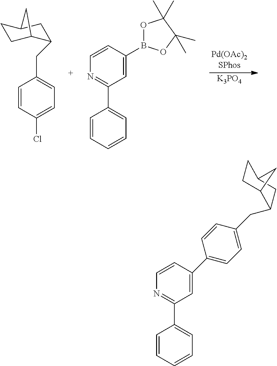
[K3PO4].C1=CC(Cl)=CC=C1CC1C2CCC(C1)C2.C1=CC=CC=C1C1=NC=CC(B2OC(C)(C)C(C)(C)O2)=C1.C1=CC=CC=C1C1=NC=CC(C2=CC=C(CC3C4CCC(C3)C4)C=C2)=C1
